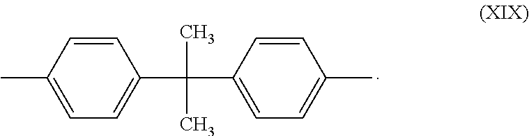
C1(C)=CC=C(C(C)(C)C2=CC=C(C)C=C2)C=C1
